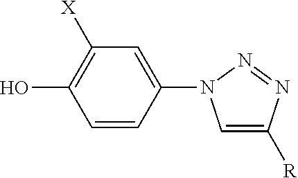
C1=CC(N2C=C([R])N=N2)=CC([X])=C1O
